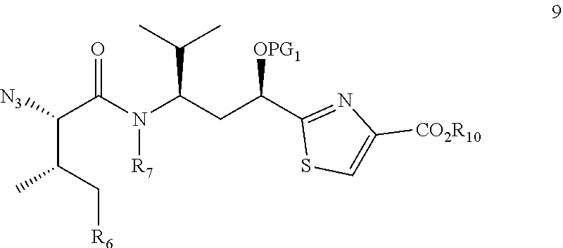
C(C(C[R6])C)(C(=O)N(C(C(C)C)CC(C1=NC([CO2R10])=CS1)[OPG1])[R7])[N3]
